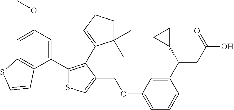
C1(C(C2CC2)CC(O)=O)=CC(OCC2=CSC(C3=CC(OC)=CC4=C3C=CS4)=C2C2=CCCC2(C)C)=CC=C1
